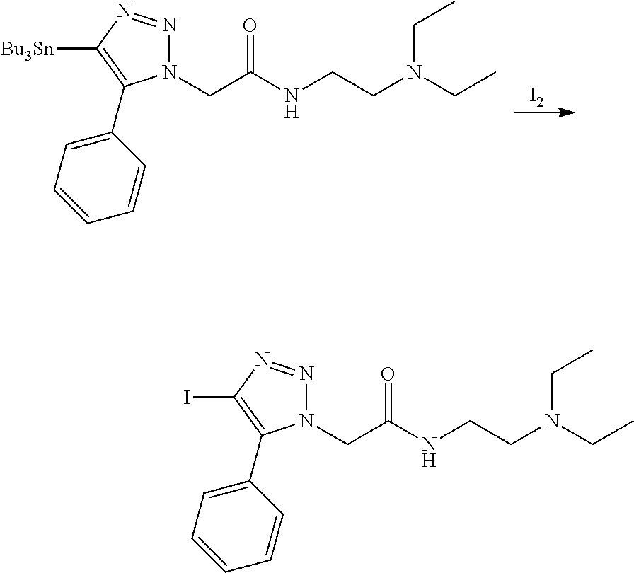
[I2].C(C(=O)NCCN(CC)CC)N1N=NC([Bu3Sn])=C1C1=CC=CC=C1.C(C(=O)NCCN(CC)CC)N1N=NC(I)=C1C1=CC=CC=C1
